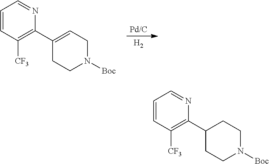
[H2].[Pd/C].C1=CC([CF3])=C(C2=CCN([Boc])CC2)N=C1.C1=CC([CF3])=C(C2CCN([Boc])CC2)N=C1
